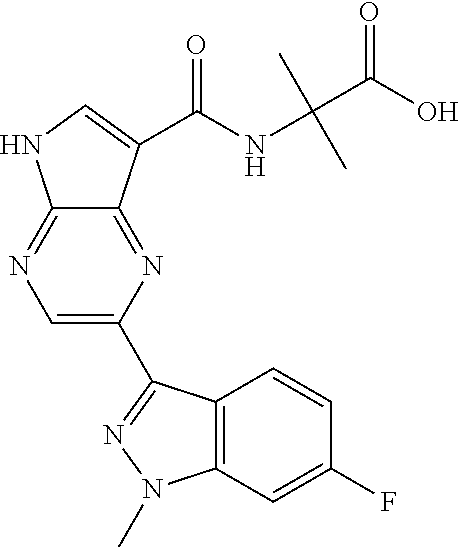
C1=C(C2=NN(C)C3=C2C=CC(F)=C3)N=C2C(=N1)NC=C2C(NC(C)(C)C(O)=O)=O
